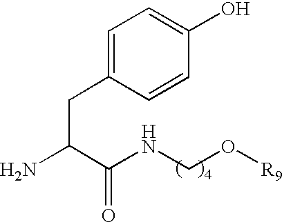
C1=C(CC(N)C(NCO[R9])=O)C=CC(O)=C1
